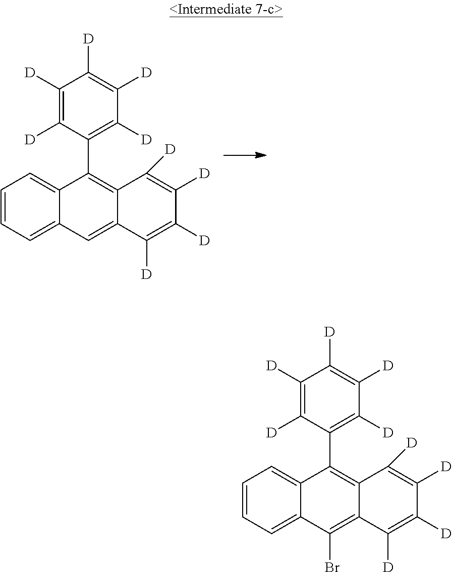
C1=CC=C2C(=C1)C(C1=C([D])C([D])=C([D])C([D])=C1[D])=C1C(=C2)C([D])=C([D])C([D])=C1[D].C1=CC=C2C(=C1)C(C1=C([D])C([D])=C([D])C([D])=C1[D])=C1C(=C2Br)C([D])=C([D])C([D])=C1[D]
